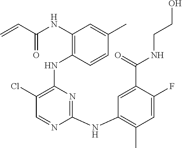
N(C1=C(NC2=C(Cl)C=NC(NC3=C(C)C=C(F)C(C(=O)NCCO)=C3)=N2)C=CC(C)=C1)C(C=C)=O
